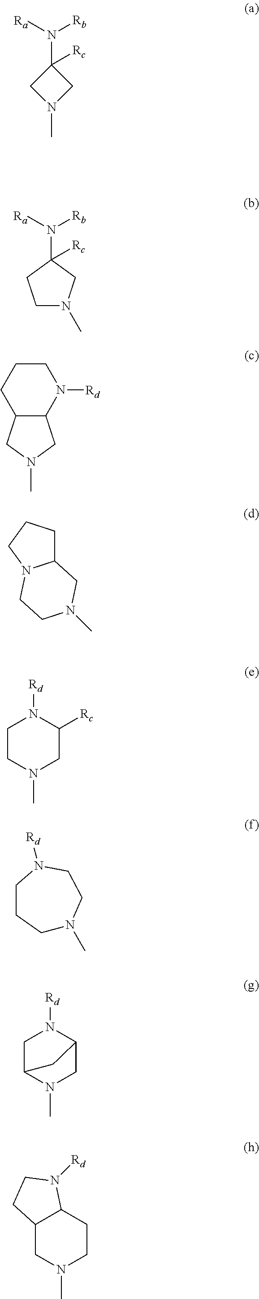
N1(C)CC(N([Ra])[Rb])([Rc])C1.C1N(C)CC(N([Ra])[Rb])([Rc])C1.C12C(N([Rd])CCC1)CN(C)C2.C12CCCN1CCN(C)C2.N1(C)CC([Rc])N([Rd])CC1.C1N(C)CCN([Rd])CC1.N1(C)CC2N([Rd])CC1C2.N1(C)CCC2C(C1)CCN2[Rd]
